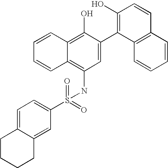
S(NC1=C2C(=C(O)C(C3=C(O)C=CC4=C3C=CC=C4)=C1)C=CC=C2)(=O)(=O)C1=CC=C2C(=C1)CCCC2
